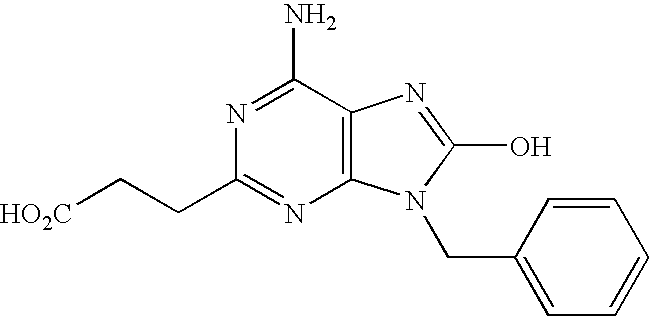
C12=C(C(N)=NC(CC[HO2C])=N1)N=C(O)N2CC1=CC=CC=C1
